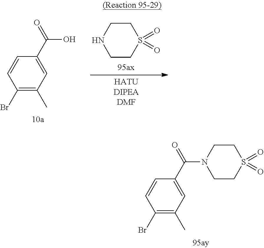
C1CNCCS1(=O)=O.C1(Br)=C(C)C=C(C(=O)O)C=C1.C1(Br)=C(C)C=C(C(=O)N2CCS(=O)(=O)CC2)C=C1
